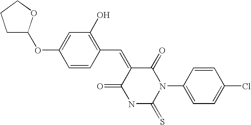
C1C(OC2=CC(O)=C(C=C3C(=O)NC(=S)N(C4=CC=C(Cl)C=C4)C3=O)C=C2)OCC1
